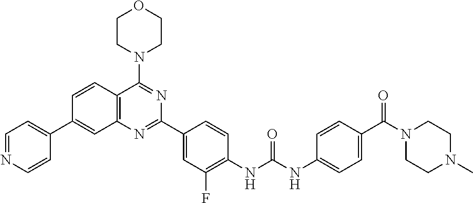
C1=CC2=C(C=C1C1=CC=NC=C1)N=C(C1=CC(F)=C(NC(NC3=CC=C(C(N4CCN(C)CC4)=O)C=C3)=O)C=C1)N=C2N1CCOCC1
